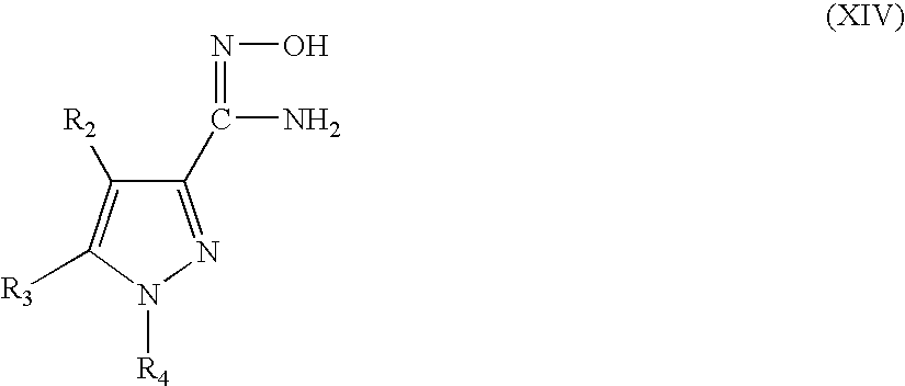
C1(C(=NO)N)=NN([R4])C([R3])=C1[R2]
